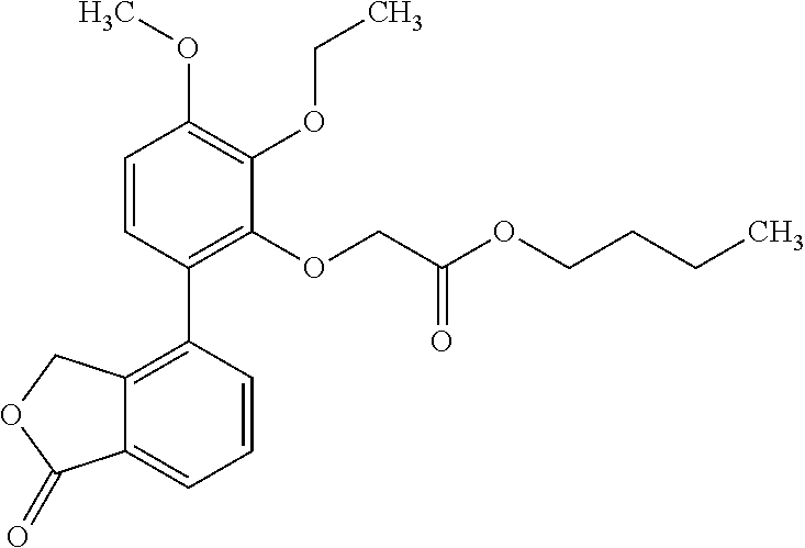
C12=C(C3=C(OCC(OCCCC)=O)C(OCC)=C(OC)C=C3)C=CC=C1C(=O)OC2
